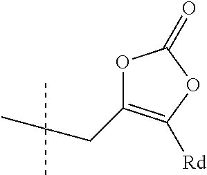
C1(CC(C)(C)C)=C([Rd])OC(=O)O1
